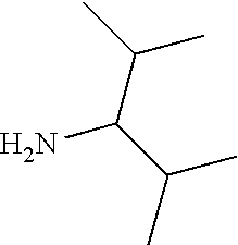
NC(C(C)C)C(C)C
